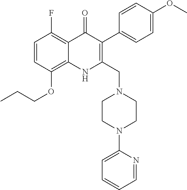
C1=CC(OCCC)=C2C(=C1F)C(=O)C(C1=CC=C(OC)C=C1)=C(CN1CCN(C3=CC=CC=N3)CC1)N2
